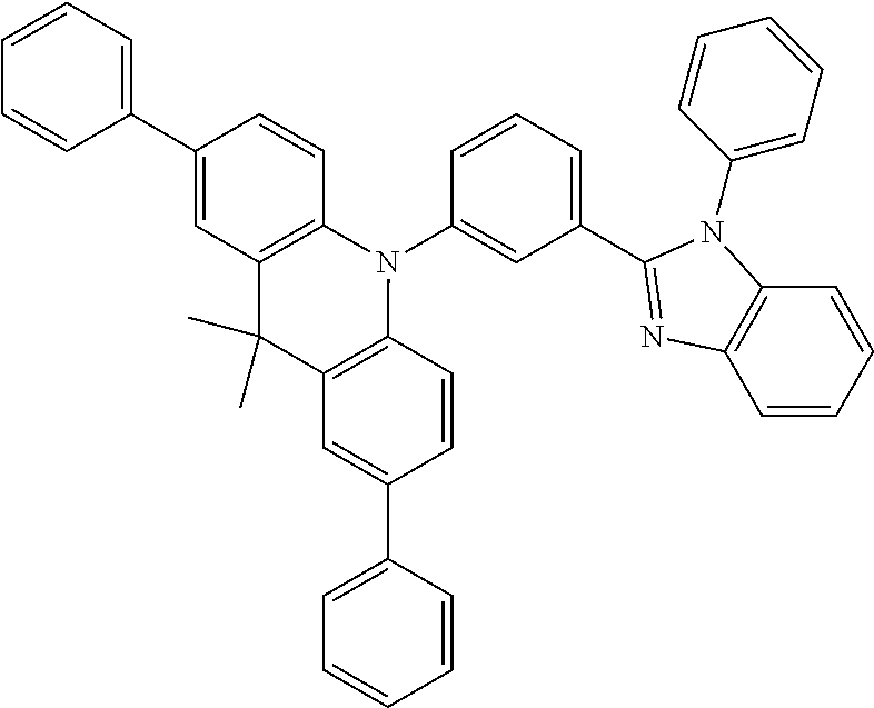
C1(C2=NC3=C(C=CC=C3)N2C2=CC=CC=C2)=CC=CC(N2C3=C(C(C)(C)C4=C2C=CC(C2=CC=CC=C2)=C4)C=C(C2=CC=CC=C2)C=C3)=C1
